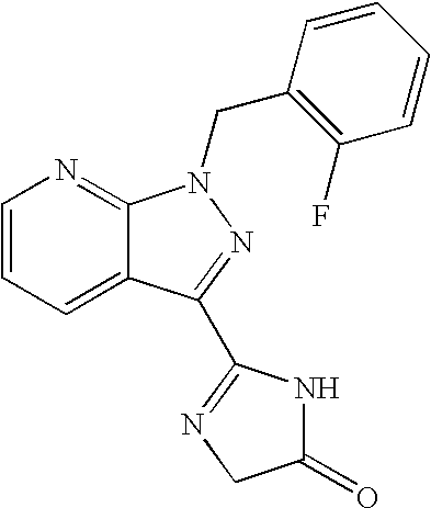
C1=CC=C2C(=N1)N(CC1=C(F)C=CC=C1)N=C2C1=NCC(=O)N1
